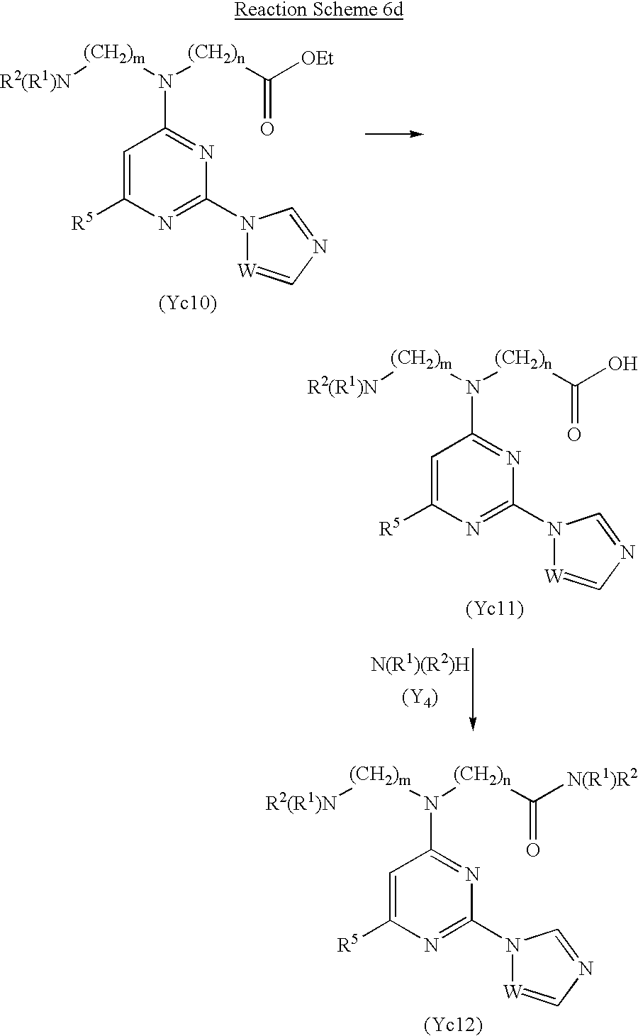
[R2(R1)N][(CH2)m]N([(CH2)n]C([OEt])=O)C1=NC(N2[W]=CN=C2)=NC([R5])=C1.[R2(R1)N][(CH2)m]N([(CH2)n]C(O)=O)C1=NC(N2[W]=CN=C2)=NC([R5])=C1.[(Y4)].[R2(R1)N][(CH2)m]N([(CH2)n]C([N(R1)R2])=O)C1=NC(N2[W]=CN=C2)=NC([R5])=C1
